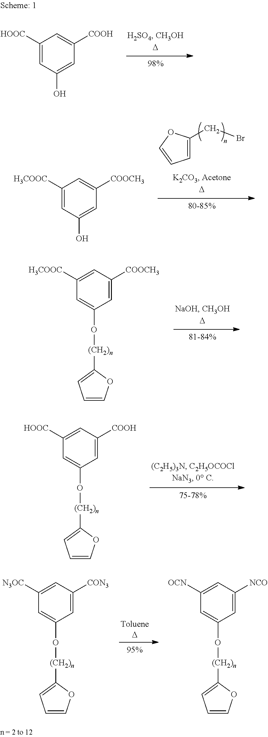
C1=C(CBr)OC=C1.C1([H3COOC])=CC(O)=CC([COOCH3])=C1.C1([H3COOC])=CC([COOCH3])=CC(O[(CH2)n]C2=CC=CO2)=C1.C1([HOOC])=CC([COOH])=CC(O[(CH2)n]C2=CC=CO2)=C1.C1([N3OC])=CC([CON3])=CC(O[(CH2)n]C2=CC=CO2)=C1.C1([OCN])=CC([NCO])=CC(O[(CH2)n]C2=CC=CO2)=C1.C1([HOOC])=CC(O)=CC([COOH])=C1
